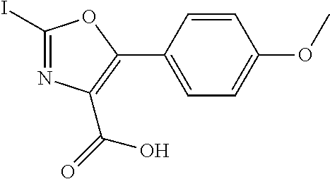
C1(I)=NC(C(O)=O)=C(C2=CC=C(OC)C=C2)O1
